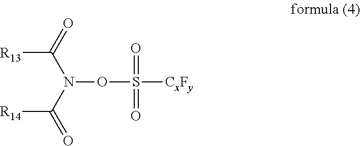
N(OS([CxFy])(=O)=O)(C(=O)[R14])C(=O)[R13]
